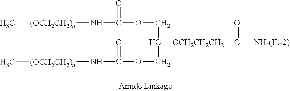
[NH-(IL-2)]C(=O)[OCH2CH2CH2]C(COC(=O)N[(OCH2CH2)n]C)COC(=O)N[(OCH2CH2)n]C
